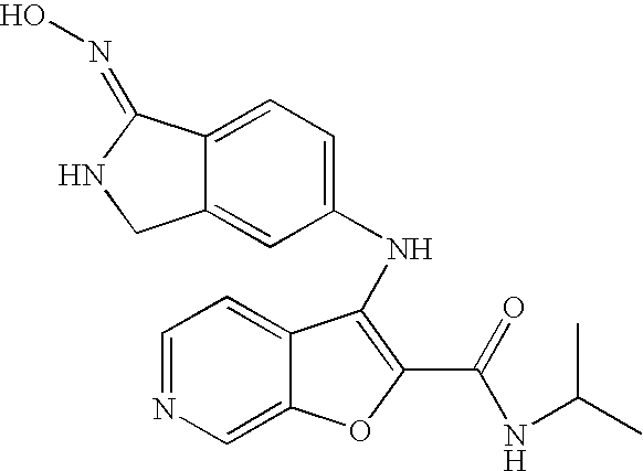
C12=CC=C(NC3=C(C(=O)NC(C)C)OC4=CN=CC=C43)C=C1CNC2=NO
